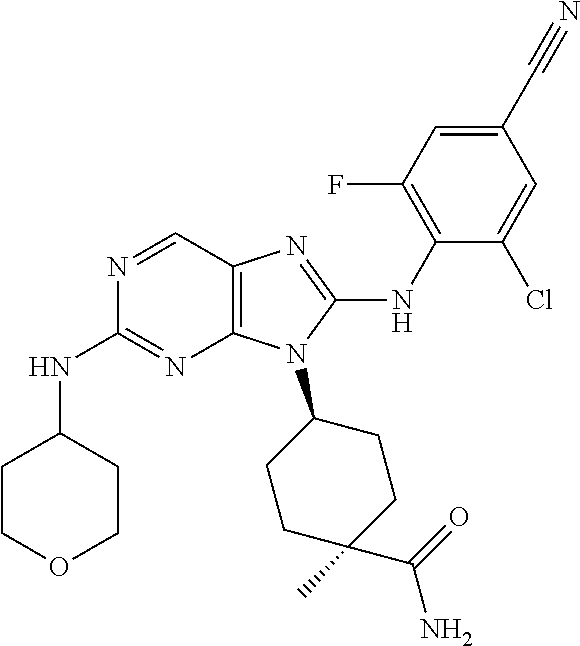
N1=CC2=C(N=C1NC1CCOCC1)N(C1CCC(C)(C(=O)N)CC1)C(NC1=C(F)C=C(C#N)C=C1Cl)=N2
